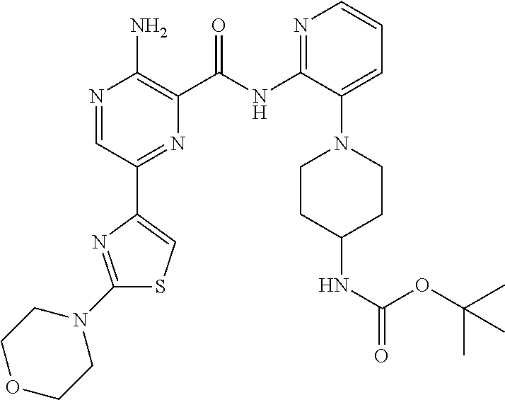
N1=CC(C2=CSC(N3CCOCC3)=N2)=NC(C(NC2=NC=CC=C2N2CCC(NC(=O)OC(C)(C)C)CC2)=O)=C1N
